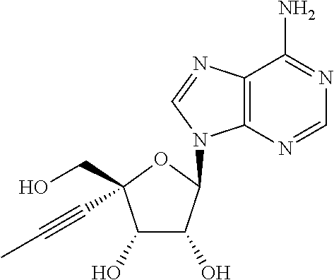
C12=C(N=CN=C1N)N(C1C(O)C(O)C(CO)(C#CC)O1)C=N2
